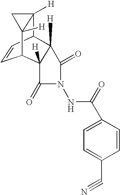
C12([H])C3C=CC(C4([H])C3([H])C(=O)N(NC(C3=CC=C(C#N)C=C3)=O)C4=O)C1([H])C2
